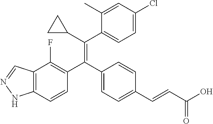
C12=C(C=CC(C(C3=CC=C(C=CC(O)=O)C=C3)=C(C3CC3)C3=CC=C(Cl)C=C3C)=C1F)NN=C2
